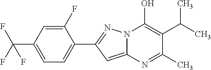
C12=CC(C3=CC=C(C(F)(F)F)C=C3F)=NN1C(O)=C(C(C)C)C(C)=N2
